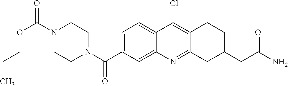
N1(C(OCCC)=O)CCN(C(=O)C2=CC=C3C(=C2)N=C2C(=C3Cl)CCC(CC(N)=O)C2)CC1
